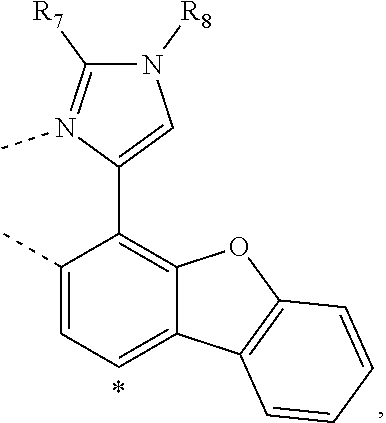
C1(C2=C3C(=CC=C2C)C2=C(O3)C=CC=C2)=CN([R8])C([R7])=N1C
